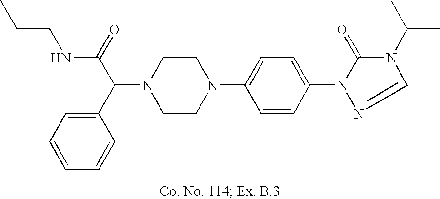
N1(C(C2=CC=CC=C2)C(=O)NCCC)CCN(C2=CC=C(N3C(=O)N(C(C)C)C=N3)C=C2)CC1
